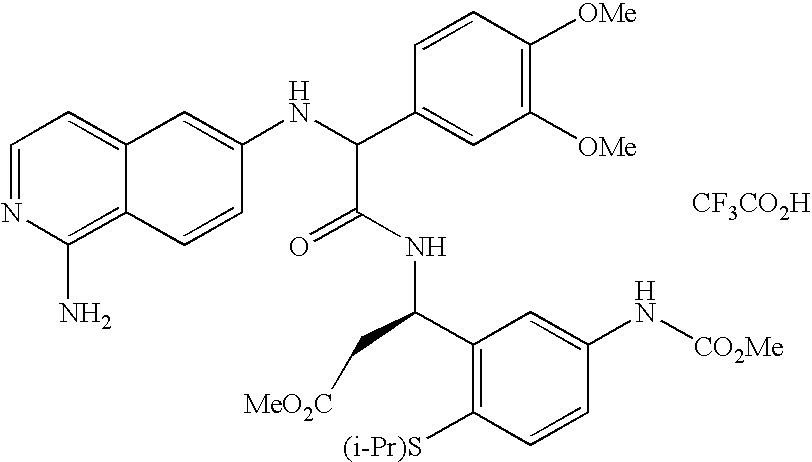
C1=NC(N)=C2C(=C1)C=C(NC(C1=CC([OMe])=C([OMe])C=C1)C(=O)NC(C1=C([(i-Pr)S])C=CC(N[CO2Me])=C1)C[MeO2C])C=C2.[CF3CO2H]
